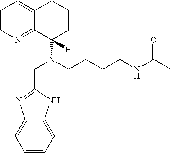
C1=CN=C2C(=C1)CCCC2(N(CC1=NC2=CC=CC=C2N1)CCCCNC(C)=O)[H]
